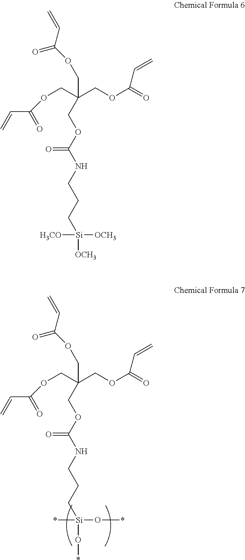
C(COC(=O)C=C)(COC(C=C)=O)(COC(C=C)=O)COC(NCCC[Si](O*)(O*)*)=O.C(COC(=O)C=C)(COC(C=C)=O)(COC(C=C)=O)COC(NCCC[Si]([OCH3])([OCH3])[H3CO])=O
